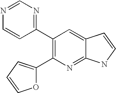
N1=CN=C(C2=C(C3=CC=CO3)N=C3C(=C2)C=CN3)C=C1
